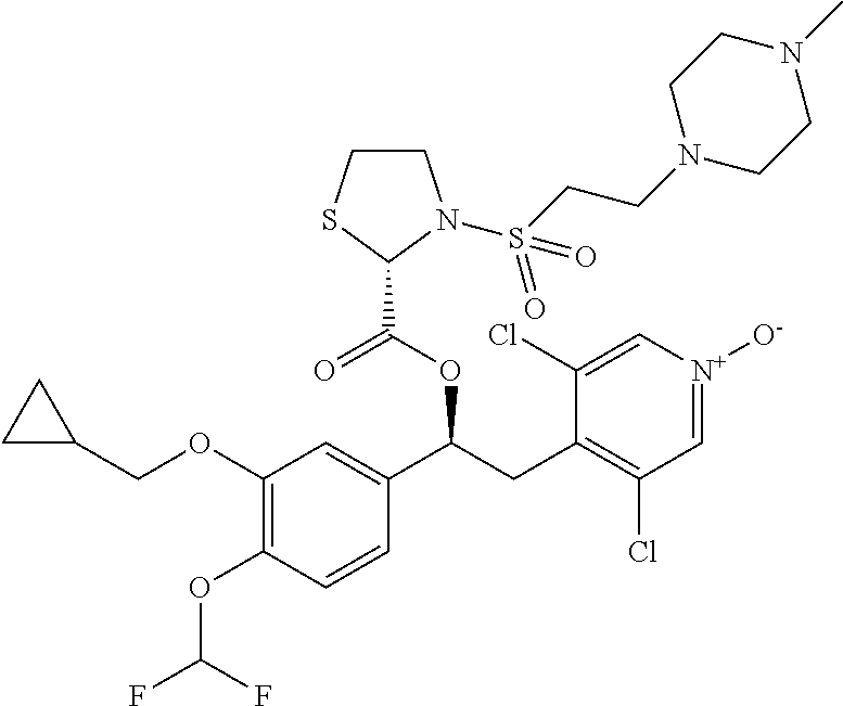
C1(OCC2CC2)=C(OC(F)F)C=CC(C(CC2=C(Cl)C=[N+]([O-])C=C2Cl)OC(C2N(S(CCN3CCN(C)CC3)(=O)=O)CCS2)=O)=C1
